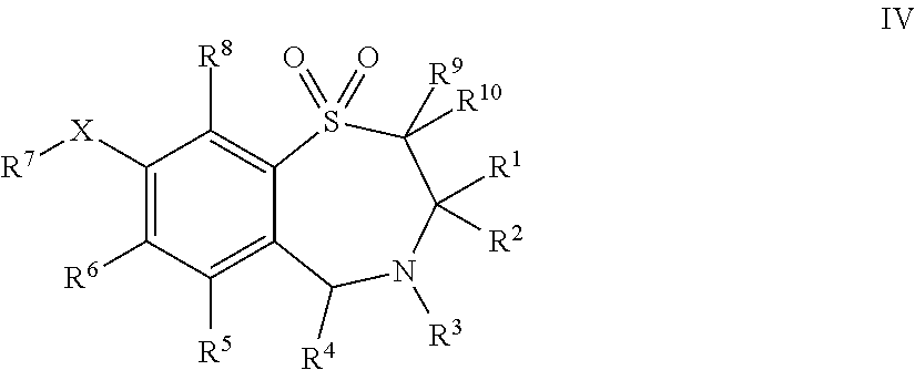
C1([X][R7])=C([R6])C([R5])=C2C(=C1[R8])S(=O)(=O)C([R9])([R10])C([R1])([R2])N([R3])C2[R4]
